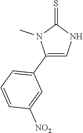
C1(C2=CC=CC([NO2])=C2)=CNC(=S)N1C
